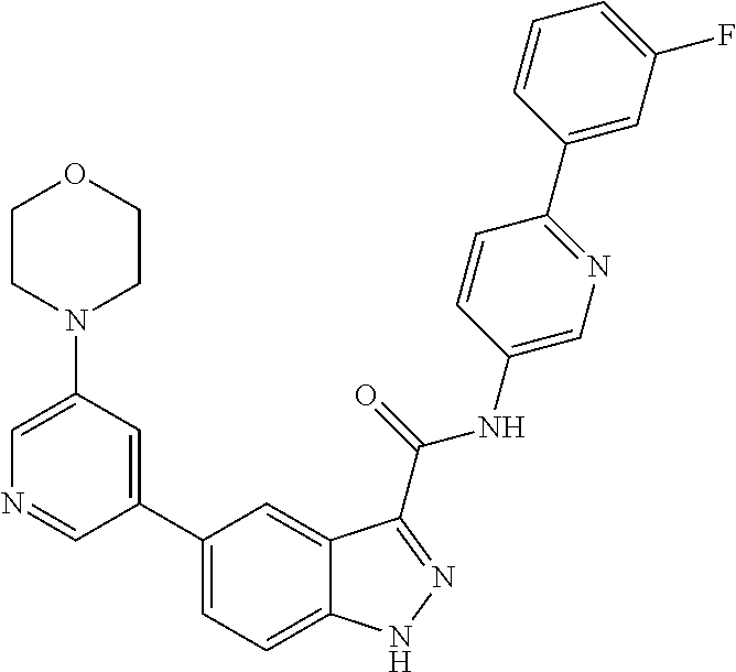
C1(N2CCOCC2)=CN=CC(C2=CC=C3C(=C2)C(C(NC2=CN=C(C4=CC(F)=CC=C4)C=C2)=O)=NN3)=C1
